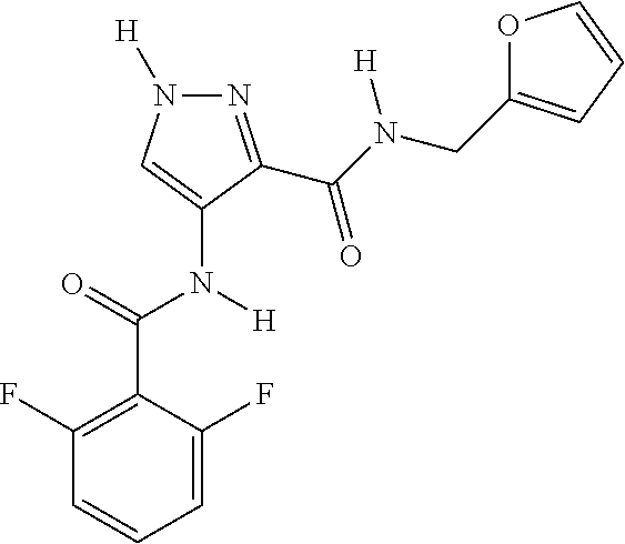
C1=C(F)C(C(=O)N([H])C2=CN([H])N=C2C(N(CC2=CC=CO2)[H])=O)=C(F)C=C1
